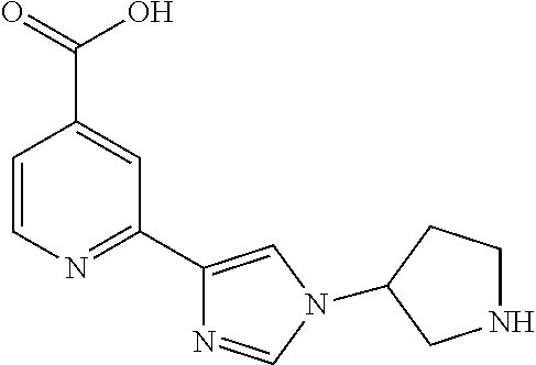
C1=CN=C(C2=CN(C3CCNC3)C=N2)C=C1C(=O)O
